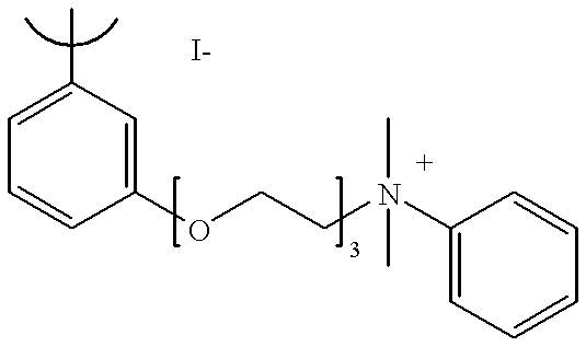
C1=C(C)C=C(OCCN(C)(C2=CC=CC=C2)C)C=C1
